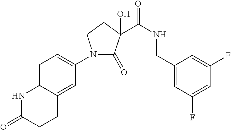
N1(C2=CC=C3C(=C2)CCC(=O)N3)C(=O)C(O)(C(NCC2=CC(F)=CC(F)=C2)=O)CC1
